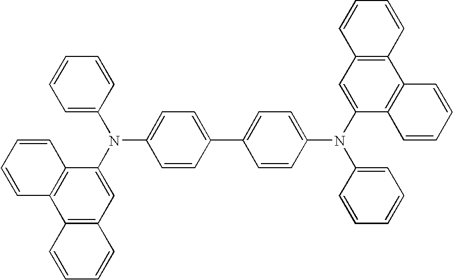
C1(C2=CC=C(N(C3=CC4=C(C5=C3C=CC=C5)C=CC=C4)C3=CC=CC=C3)C=C2)=CC=C(N(C2=CC3=C(C4=C2C=CC=C4)C=CC=C3)C2=CC=CC=C2)C=C1
